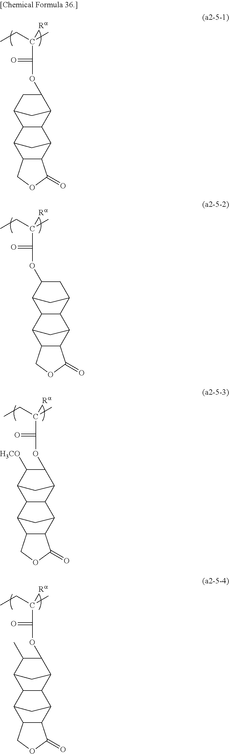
CCC(C)([Ra])C(=O)OC1C2CC(C1)C1C2C2C3C(C1C2)COC3=O.CCC(C)([Ra])C(=O)OC1CC2CC1C1C2C2C3C(C1C2)COC3=O.CCC(C)([Ra])C(=O)OC1C2CC(C1[H3CO])C1C2C2C3C(C1C2)COC3=O.CCC(C)([Ra])C(=O)OC1C2CC(C1C)C1C2C2C3C(C1C2)COC3=O
